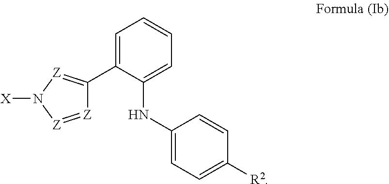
C1(NC2=CC=CC=C2C2=[Z]N([X])[Z]=[Z]2)=CC=C([R2])C=C1
